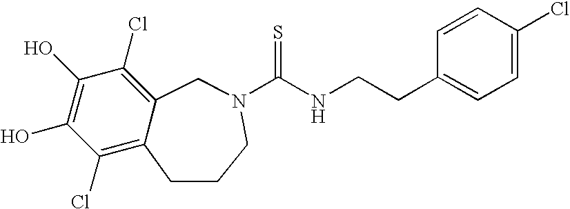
C1(Cl)=C2C(=C(Cl)C(O)=C1O)CN(C(NCCC1=CC=C(Cl)C=C1)=S)CCC2
